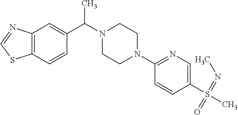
C12=C(C=CC(C(N3CCN(C4=NC=C(S(C)(=NC)=O)C=C4)CC3)C)=C1)SC=N2
